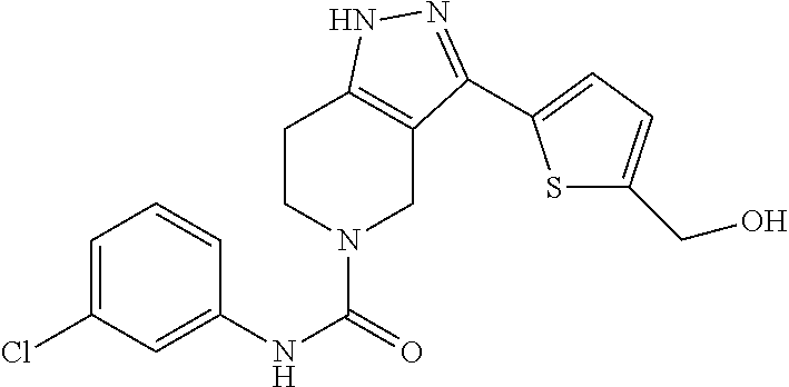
ClC1=CC=CC(NC(=O)N2CC3=C(CC2)NN=C3C2=CC=C(CO)S2)=C1
